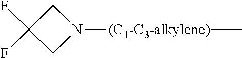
FC1(F)CN([(C1-C3-alkylene)]C)C1
